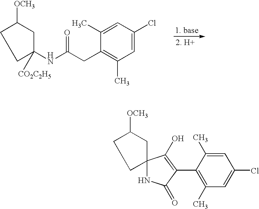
C1=C(C)C(CC(NC2([CO2C2H5])CC([OCH3])CC2)=O)=C(C)C=C1Cl.C1=C(C)C(C2=C(O)C3(NC2=O)CC([OCH3])CC3)=C(C)C=C1Cl
